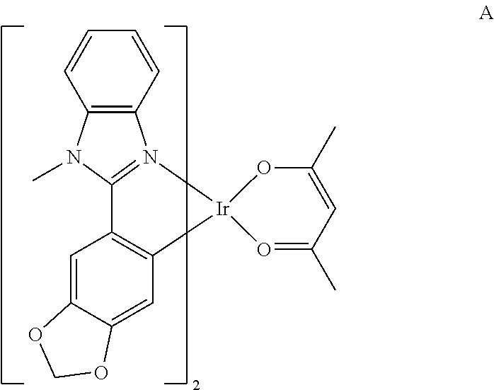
C12=C(C=CC=C1)N1=C(N2C)C2=C(C=C3C(=C2)OCO3)[Ir]12O=C(C)C=C(C)O2
